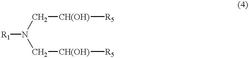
[R1]N(C[CH(OH)][R5])C[CH(OH)][R5]
